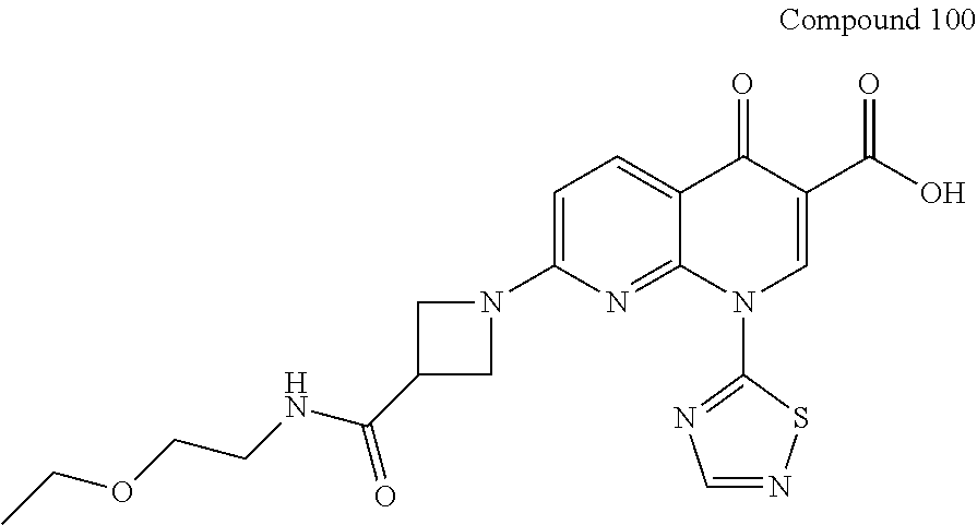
C1=C(N2CC(C(NCCOCC)=O)C2)N=C2C(=C1)C(=O)C(C(O)=O)=CN2C1=NC=NS1
